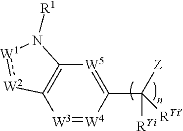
[W3]1=[W4]C(C([Z])([RYi])[RYi])=[W5]C2=C1[W2]:[W1]N2[R1]
